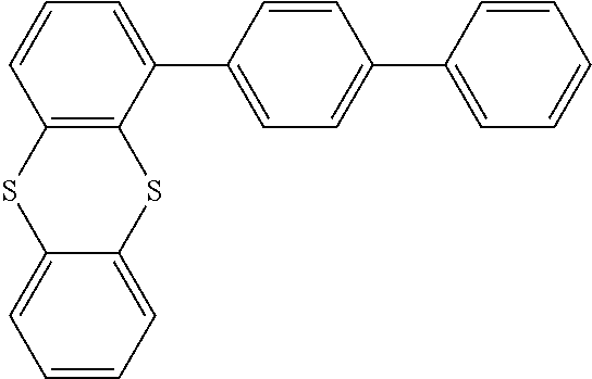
C12=C(C(C3=CC=C(C4=CC=CC=C4)C=C3)=CC=C1)SC1=CC=CC=C1S2
